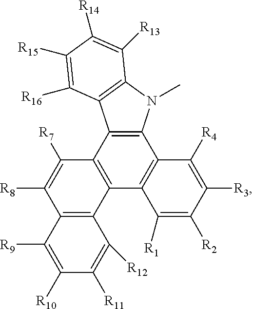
C1([R8])=C([R7])C2=C(C3=C1C([R9])=C([R10])C([R11])=C3[R12])C1=C(C3=C2C2=C(N3C)C([R13])=C([R14])C([R15])=C2[R16])C([R4])=C([R3])C([R2])=C1[R1]
